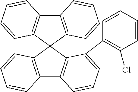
C12=C(C=CC=C1)C1(C3=C2C=CC=C3C2=C(Cl)C=CC=C2)C2=C(C3=C1C=CC=C3)C=CC=C2
